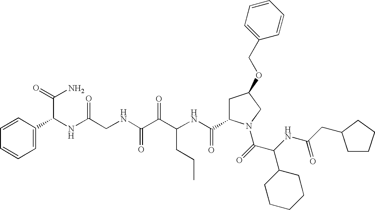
C(NC(C(=O)N1CC(OCC2=CC=CC=C2)CC1C(NC(C(C(NCC(NC(C(N)=O)C1=CC=CC=C1)=O)=O)=O)CCC)=O)C1CCCCC1)(=O)CC1CCCC1
